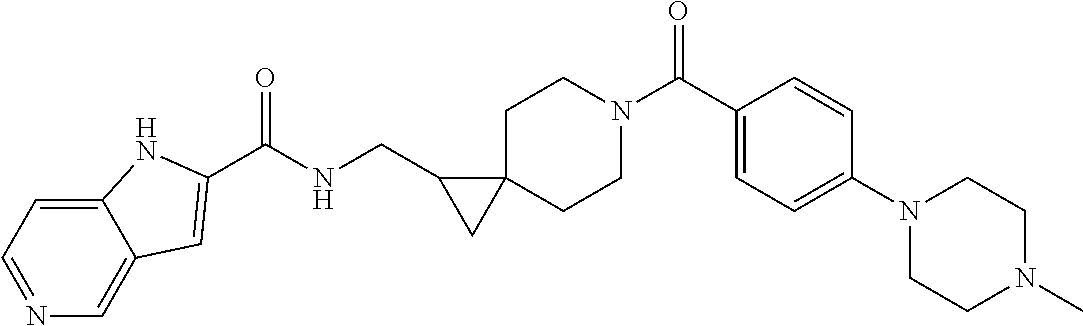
O=C(C1=CC=C(N2CCN(C)CC2)C=C1)N1CCC2(CC1)C(CNC(=O)C1=CC3=CN=CC=C3N1)C2
